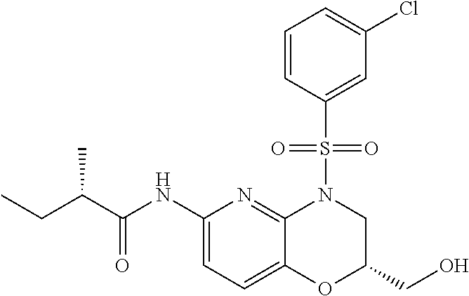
C(C)(CC)C(NC1=CC=C2C(=N1)N(S(C1=CC(Cl)=CC=C1)(=O)=O)CC(CO)O2)=O
